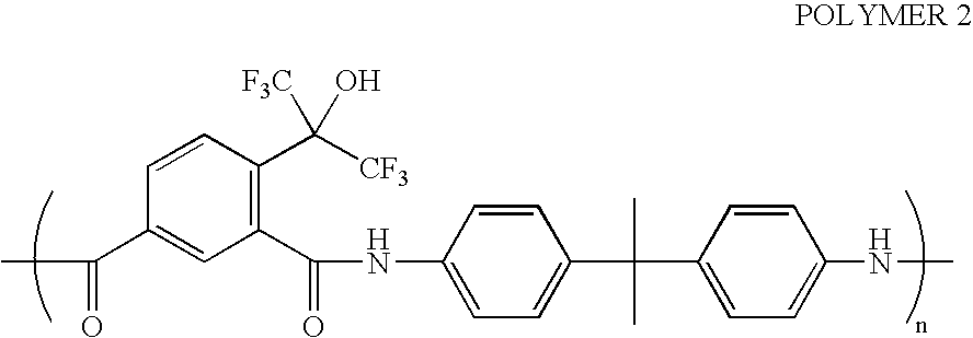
CC(=O)C1=CC(C(=O)NC2=CC=C(C(C)(C3=CC=C(NC)C=C3)C)C=C2)=C(C([CF3])([F3C])O)C=C1
